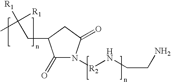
C1(=O)N([R2]NCCN)C(=O)CC1CC([R1])(C)[R1]
